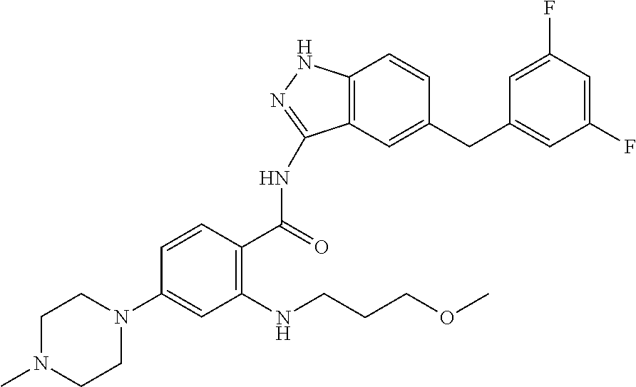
C1=CC(C(=O)NC2=NNC3=C2C=C(CC2=CC(F)=CC(F)=C2)C=C3)=C(NCCCOC)C=C1N1CCN(C)CC1
